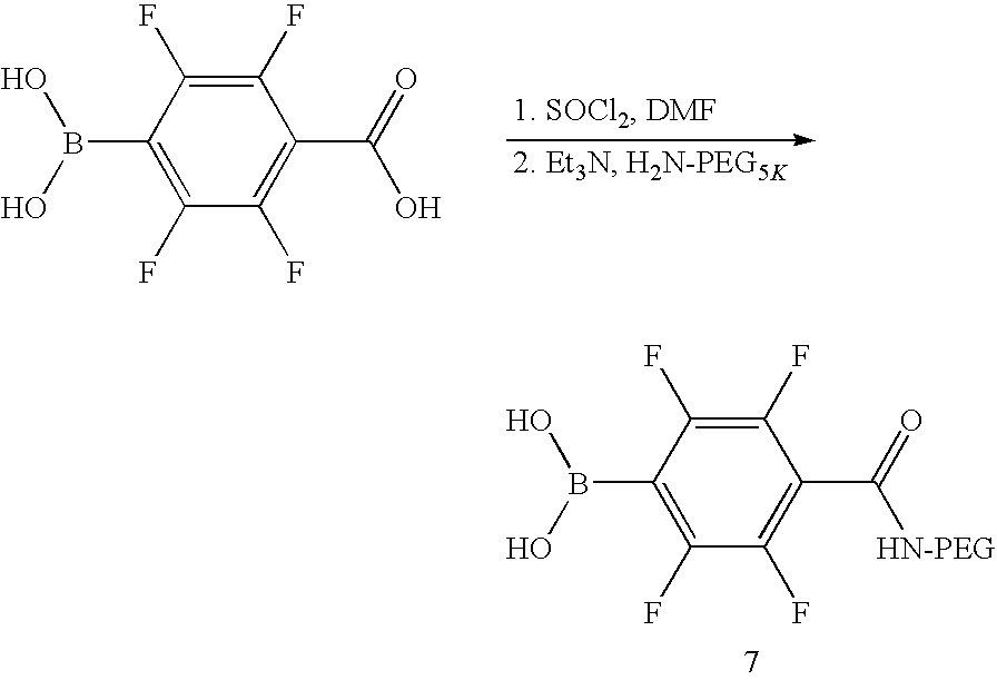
C1(F)=C(F)C(B(O)O)=C(F)C(F)=C1C(=O)[HN-PEG].C1(F)=C(F)C(B(O)O)=C(F)C(F)=C1C(=O)O
